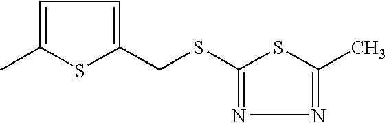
C1=C(C)SC(CSC2=NN=C(C)S2)=C1
